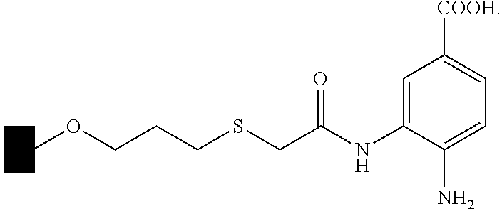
COCCCSCC(NC1=CC([COOH])=CC=C1N)=O
